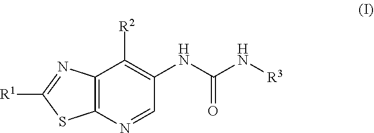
C12=C(N=CC(NC(N[R3])=O)=C1[R2])SC([R1])=N2
